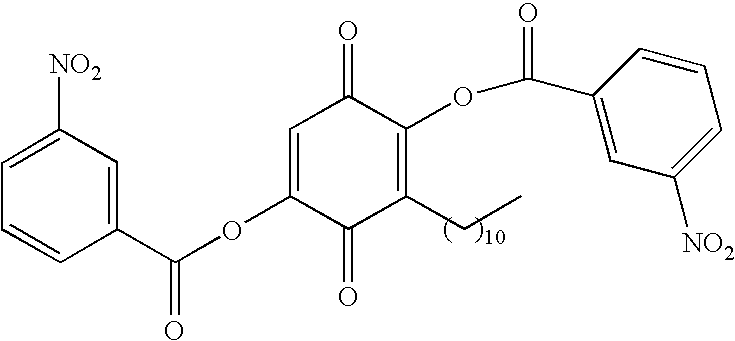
C1=CC(C(OC2=CC(=O)C(OC(=O)C3=CC([NO2])=CC=C3)=C(CC)C2=O)=O)=CC([NO2])=C1
